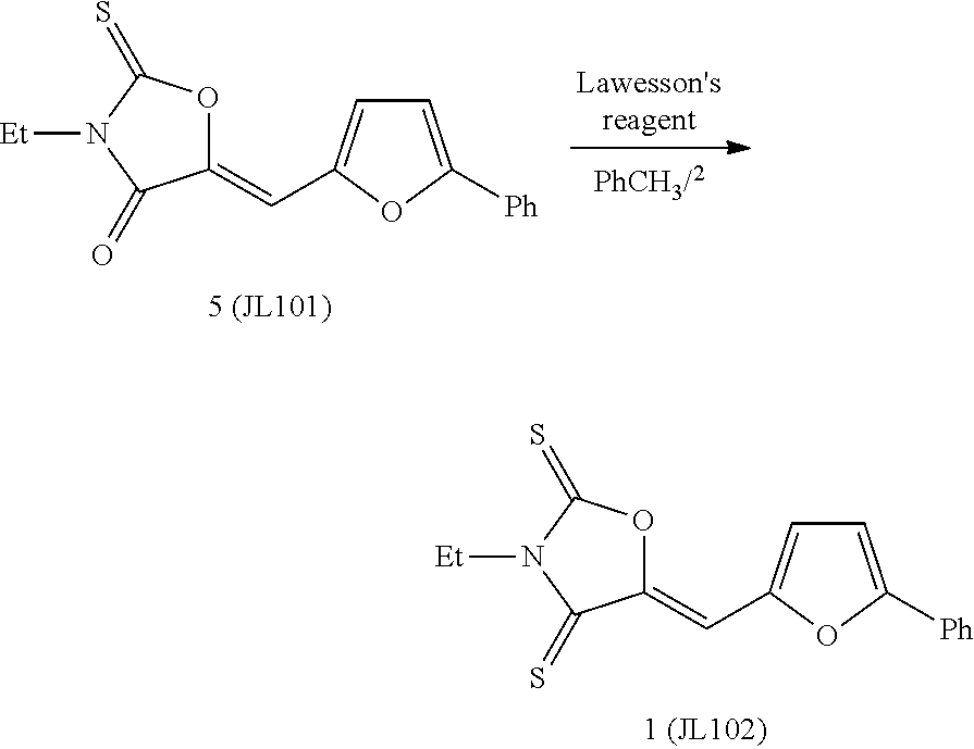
C1(=CC2=CC=C([Ph])O2)OC(=S)N([Et])C1=S.C1(=CC2=CC=C([Ph])O2)OC(=S)N([Et])C1=O
